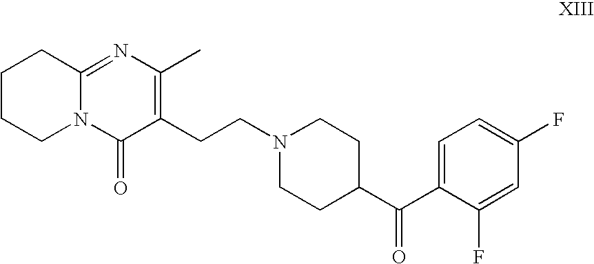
C1CCN2C(=NC(C)=C(CCN3CCC(C(C4=CC=C(F)C=C4F)=O)CC3)C2=O)C1
